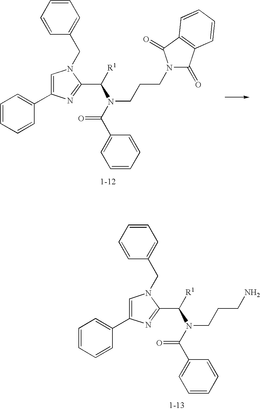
C1=CC=CC(C2=CN(CC3=CC=CC=C3)C(C([R1])N(C(C3=CC=CC=C3)=O)CCCN)=N2)=C1.C1=CC=CC(C2=CN(CC3=CC=CC=C3)C(C([R1])N(C(C3=CC=CC=C3)=O)CCCN3C(=O)C4=C(C3=O)C=CC=C4)=N2)=C1
